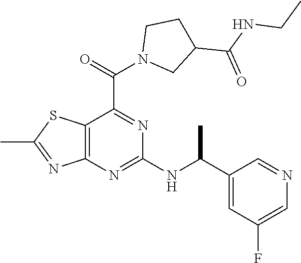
C12=C(N=C(NC(C3=CC(F)=CN=C3)C)N=C1C(=O)N1CC(C(NCC)=O)CC1)N=C(C)S2
